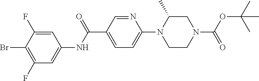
C1=C(F)C(Br)=C(F)C=C1NC(C1=CC=C(N2CCN(C(=O)OC(C)(C)C)CC2C)N=C1)=O
